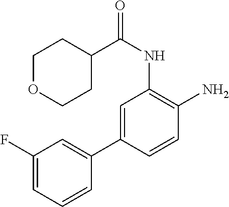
C1=C(C2=CC(F)=CC=C2)C=CC(N)=C1NC(=O)C1CCOCC1
